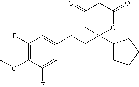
C1(F)=C(OC)C(F)=CC(CCC2(C3CCCC3)OC(=O)CC(=O)C2)=C1
